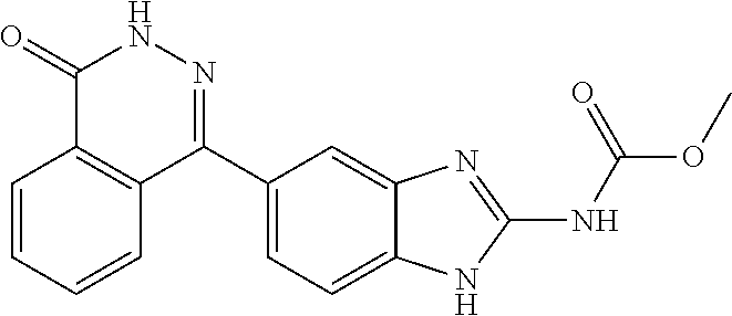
O(C)C(=O)NC1=NC2=CC(C3=NNC(=O)C4=C3C=CC=C4)=CC=C2N1
